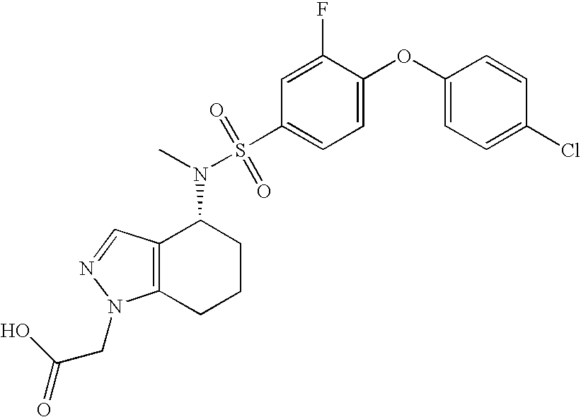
N(C1C2=C(CCC1)N(CC(=O)O)N=C2)(C)S(C1=CC=C(OC2=CC=C(Cl)C=C2)C(F)=C1)(=O)=O
